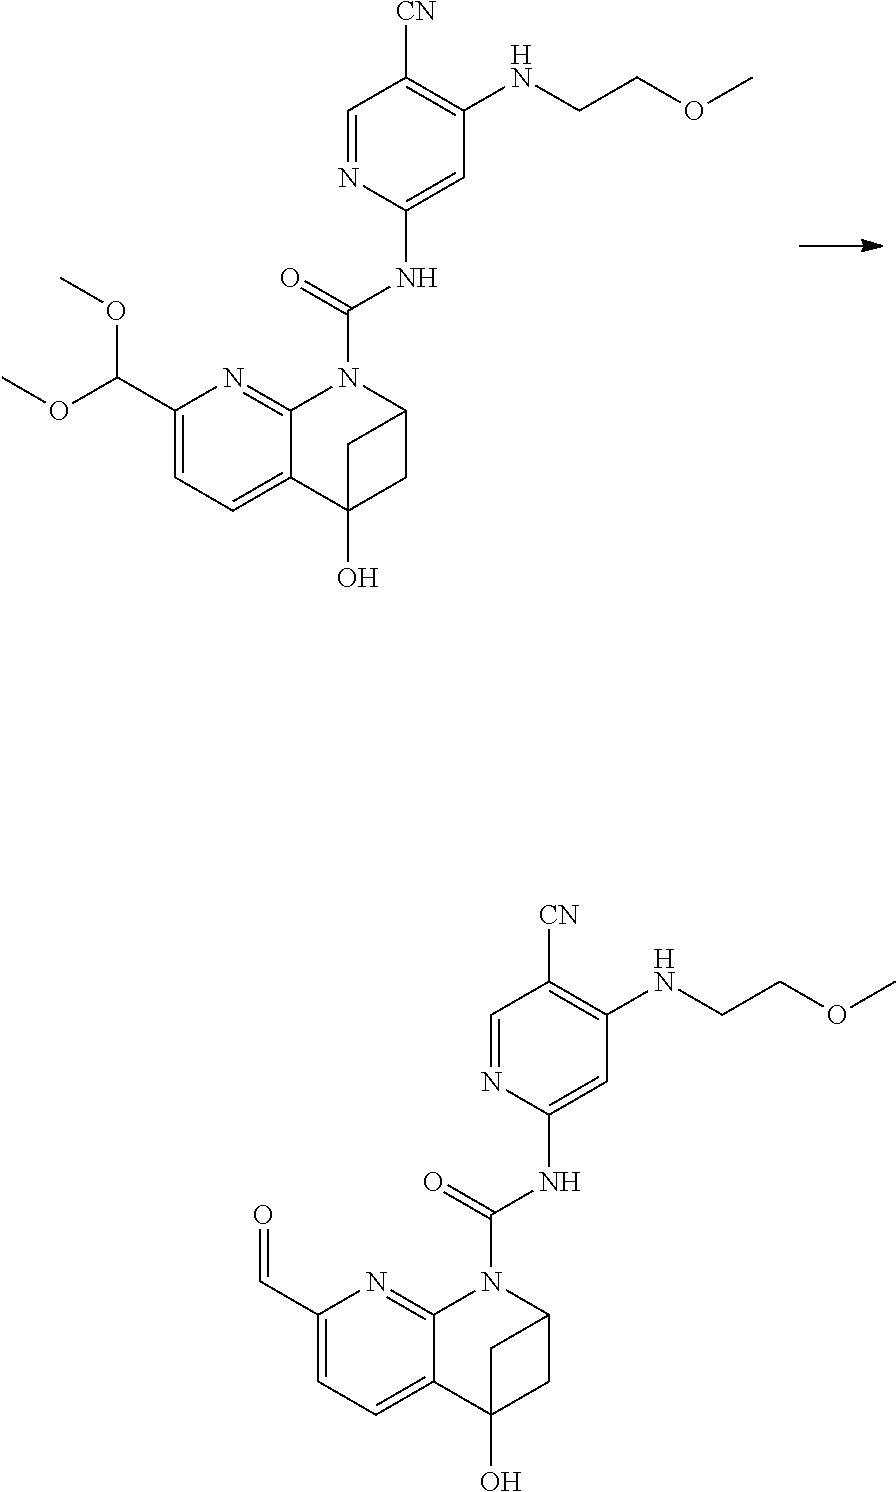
C1(C(OC)OC)=CC=C2C(=N1)N(C(=O)NC1=CC(NCCOC)=C([CN])C=N1)C1CC2(O)C1.C1(C=O)=CC=C2C(=N1)N(C(=O)NC1=CC(NCCOC)=C([CN])C=N1)C1CC2(O)C1
